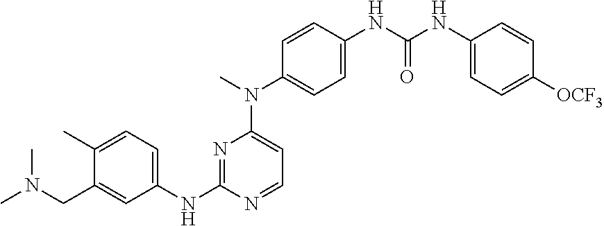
C1(NC2=NC(N(C)C3=CC=C(NC(NC4=CC=C([OCF3])C=C4)=O)C=C3)=CC=N2)=CC=C(C)C(CN(C)C)=C1
